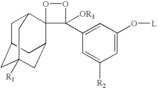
C1C2CC3([R1])CC(C4(C1C3)C(C1=CC(O[L])=CC([R2])=C1)([OR3])OO4)C2
